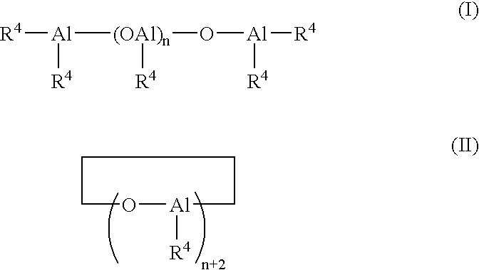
O1[Al]([R4])CCCC1.[R4][Al]([R4])[(OAl)n]([R4])O[Al]([R4])[R4]
